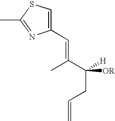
C1(C=C(C)C(CC=C)([OR])[H])=CSC(C)=N1
